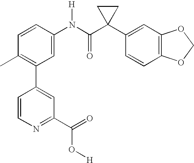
C1(C2=C(C)C=CC(N(C(C3(C4=CC5=C(C=C4)OCO5)CC3)=O)[H])=C2)=CC(C(=O)O[H])=NC=C1
